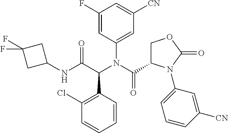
C1(Cl)=C(C(C(NC2CC(F)(F)C2)=O)N(C(C2COC(=O)N2C2=CC=CC([CN])=C2)=O)C2=CC([CN])=CC(F)=C2)C=CC=C1
